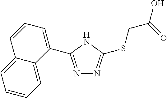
N1=C(C2=CC=CC3=CC=CC=C23)NC(SCC(=O)O)=N1
